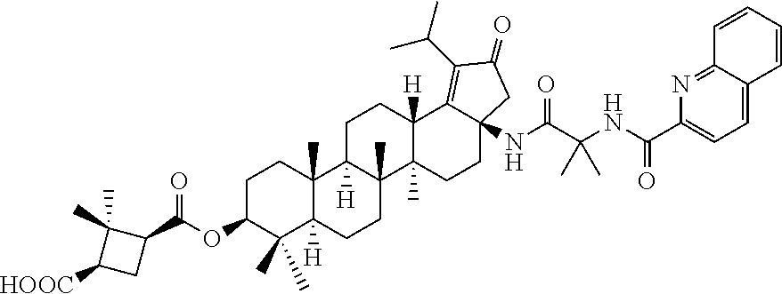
C1C(OC(=O)C2C(C)(C)C([HOOC])C2)C(C)(C)C2([H])C(C)(C1)C1([H])C(C)(CC2)C2(C)C([H])(CC1)C1=C(C(C)C)C(=O)CC1(NC(=O)C(C)(C)NC(=O)C1=CC=C3C(=N1)C=CC=C3)CC2
